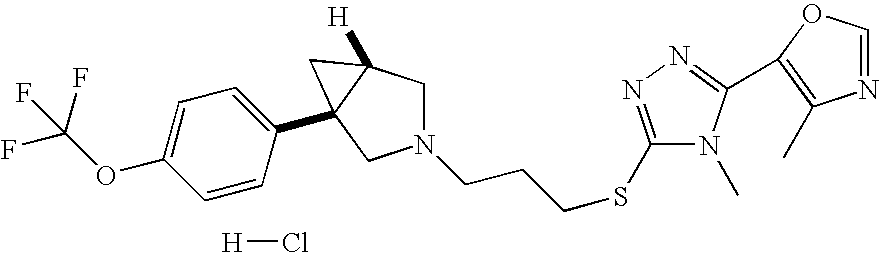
N1(CCCSC2=NN=C(C3=C(C)N=CO3)N2C)CC2([H])C(C3=CC=C(OC(F)(F)F)C=C3)(C1)C2.[H]Cl
